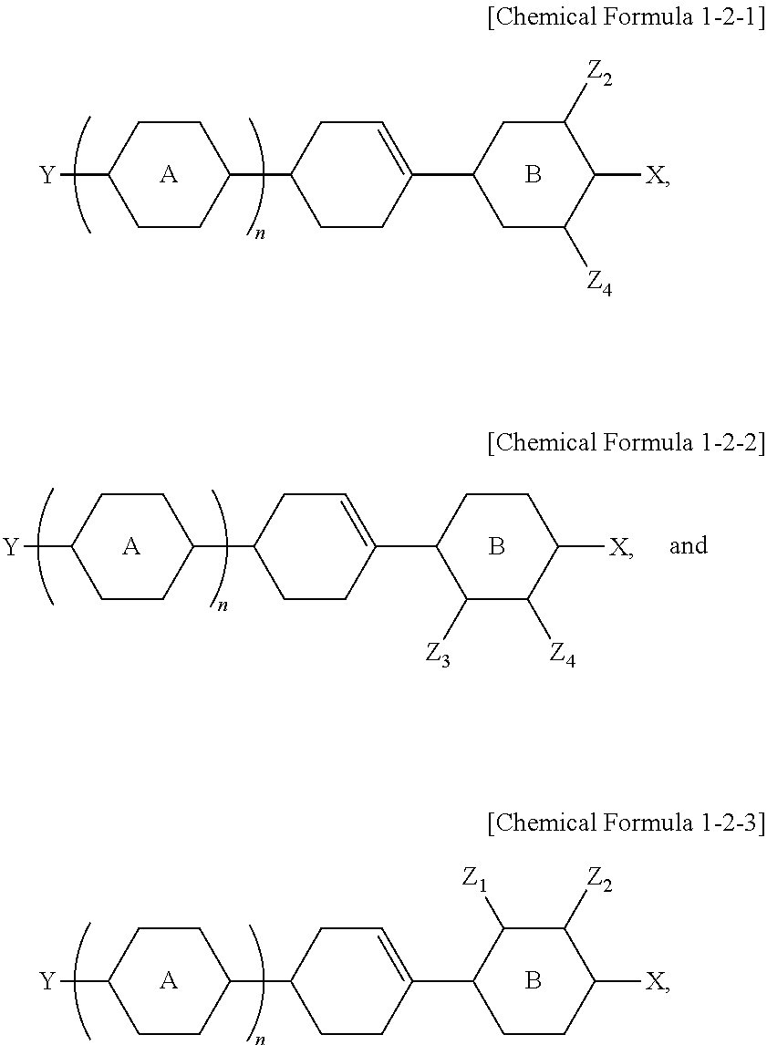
[A].C1CC([Y])CCC1C1CCC(C2CC([Z2])C([X])C([Z4])C2)=CC1.B.[A].C1CC([Y])CCC1C1CCC(C2CCC([X])C([Z4])C2[Z3])=CC1.B.[A].C1CC([Y])CCC1C1CCC(C2C([Z1])C([Z2])C([X])CC2)=CC1.B
